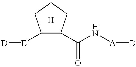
C1([E][D])C(C(N[A]B)=O)CCC1.[H]
